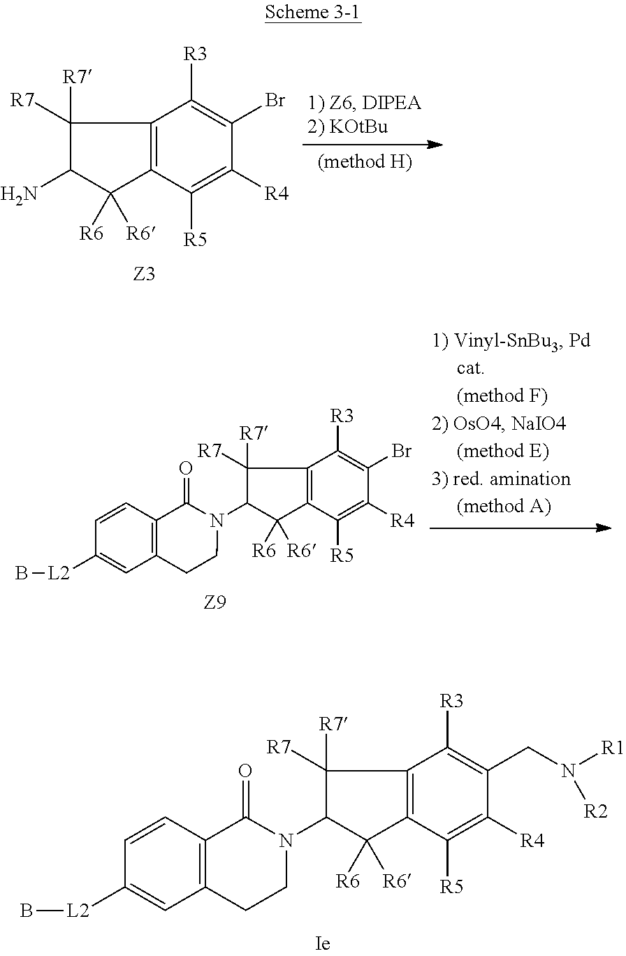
C1([R7])([R7])C(N2C(=O)C3=C(CC2)C=C([L2]B)C=C3)C([R6])([R6])C2=C1C([R3])=C(CN([R1])[R2])C([R4])=C2[R5].C1([R7])([R7])C(N)C([R6])([R6])C2=C1C([R3])=C(Br)C([R4])=C2[R5].C1([R7])([R7])C(N2CCC3=C(C=CC([L2]B)=C3)C2=O)C([R6])([R6])C2=C1C([R3])=C(Br)C([R4])=C2[R5]
